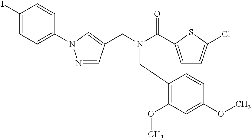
C1(I)=CC=C(N2N=CC(CN(C(C3=CC=C(Cl)S3)=O)CC3=C(OC)C=C(OC)C=C3)=C2)C=C1
